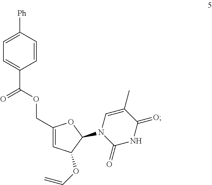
N1(C2C(OC=C)C=C(COC(=O)C3=CC=C([Ph])C=C3)O2)C(=O)NC(=O)C(C)=C1
